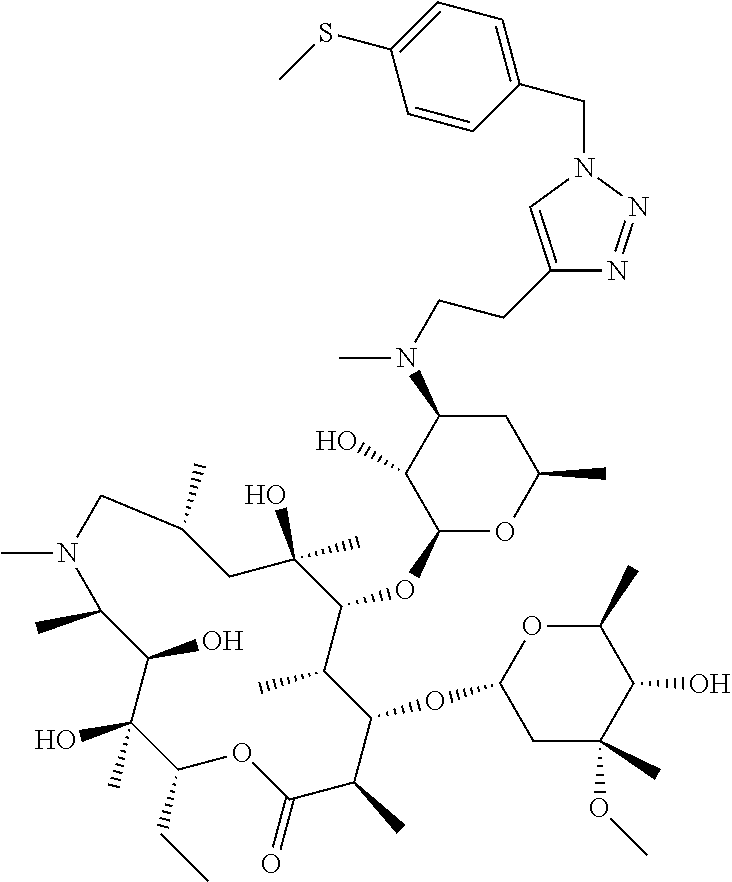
C1(CC)C(C)(O)C(O)C(C)N(C)CC(C)CC(O)(C)C(OC2OC(C)CC(N(C)CCC3=CN(CC4=CC=C(SC)C=C4)N=N3)C2O)C(C)C(OC2CC(C)(OC)C(O)C(C)O2)C(C)C(=O)O1
